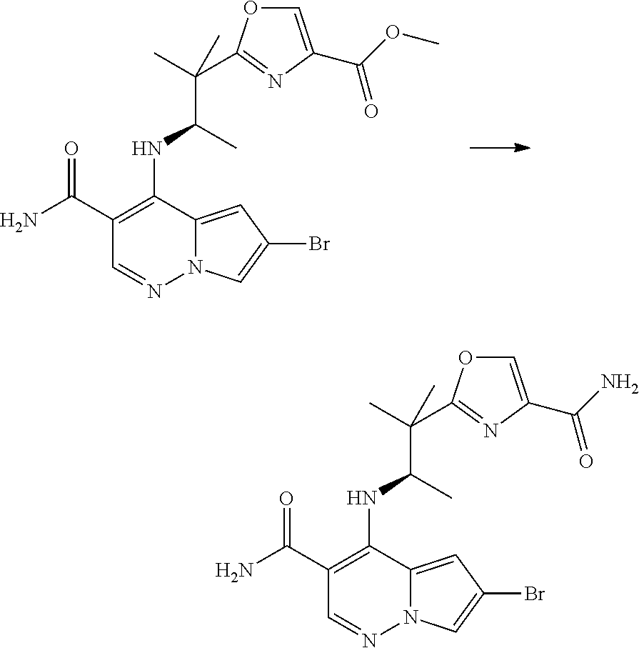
C(C(NC1=C(C(=O)N)C=NN2C1=CC(Br)=C2)C)(C)(C)C1=NC(C(OC)=O)=CO1.C(C(NC1=C(C(=O)N)C=NN2C1=CC(Br)=C2)C)(C)(C)C1=NC(C(N)=O)=CO1
